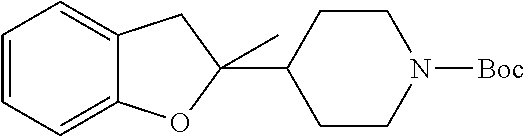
C1=CC=C2C(=C1)CC(C1CCN([Boc])CC1)(C)O2
